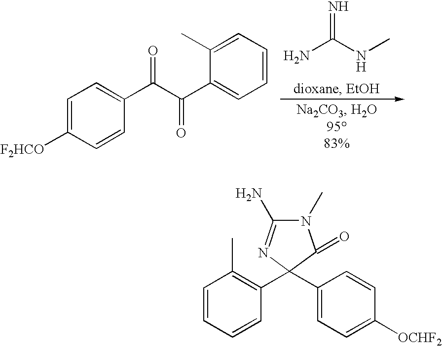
C1=C([F2HCO])C=CC(C(C(C2=CC=CC=C2C)=O)=O)=C1.N=C(NC)N.N1(C)C(N)=NC(C2=C(C)C=CC=C2)(C2=CC=C([OCHF2])C=C2)C1=O
